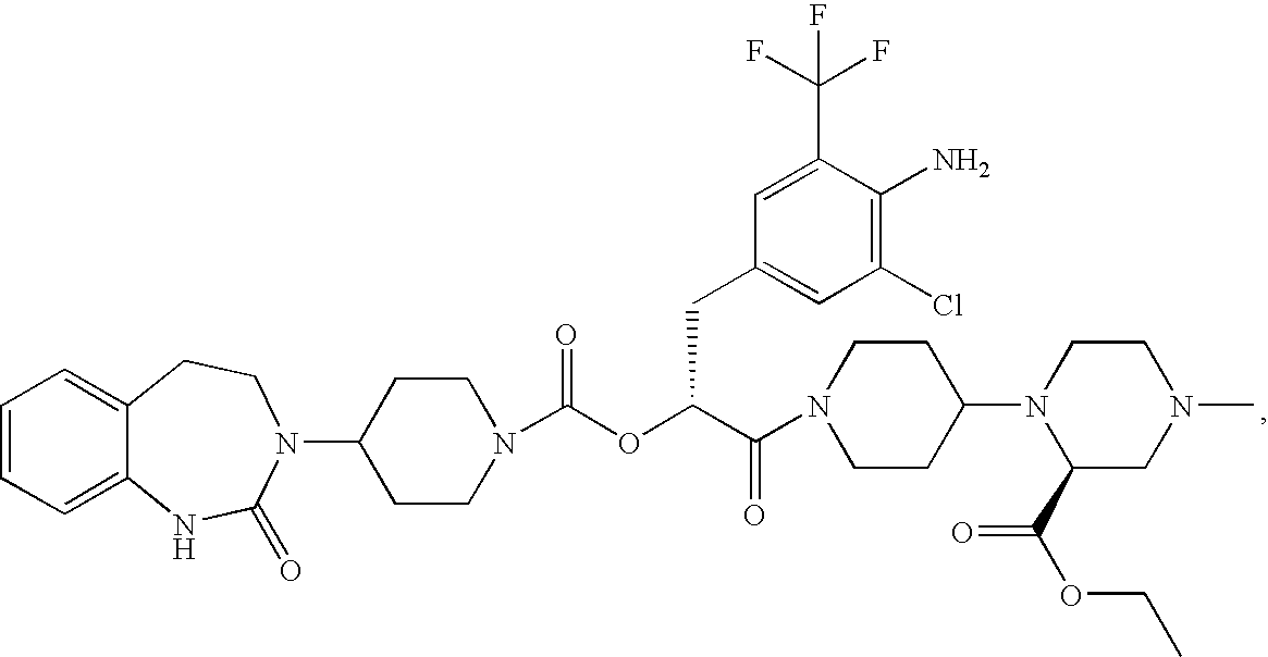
C1=CC=C2C(=C1)CCN(C1CCN(C(OC(C(=O)N3CCC(N4C(C(OCC)=O)CN(C)CC4)CC3)CC3=CC(Cl)=C(N)C(C(F)(F)F)=C3)=O)CC1)C(=O)N2
